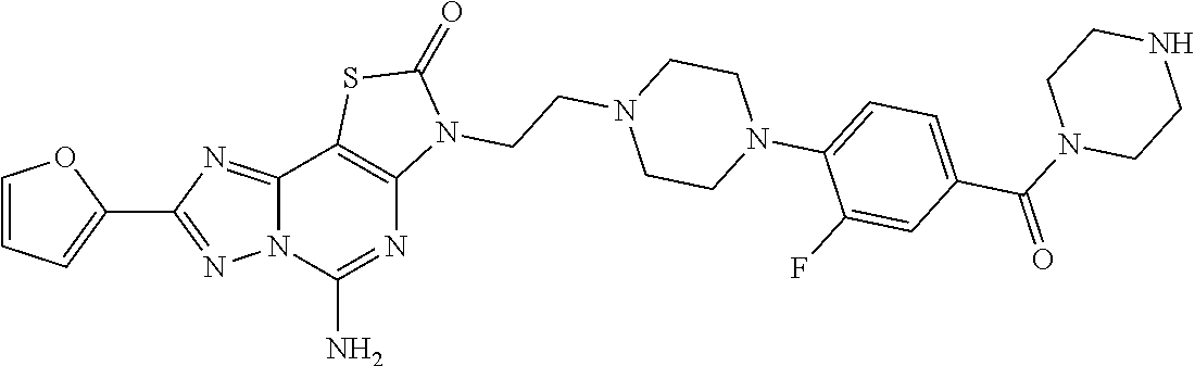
C12=NC(C3=CC=CO3)=NN1C(N)=NC1=C2SC(=O)N1CCN1CCN(C2=CC=C(C(N3CCNCC3)=O)C=C2F)CC1
